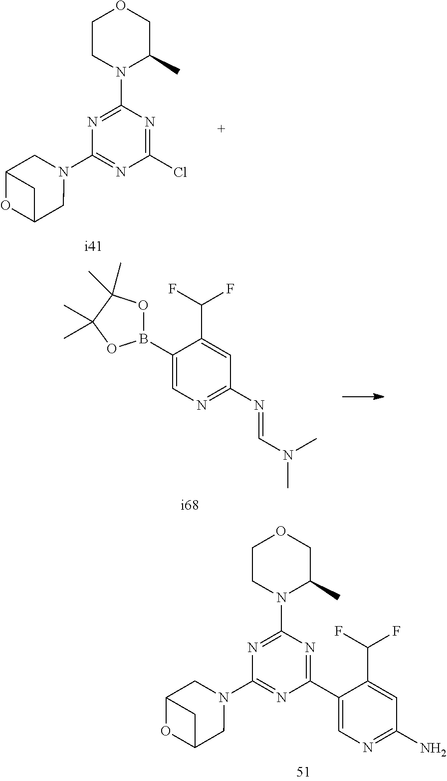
C1(C2=CN=C(N)C=C2C(F)F)=NC(N2C(C)COCC2)=NC(N2CC3OC(C2)C3)=N1.C1(Cl)=NC(N2C(C)COCC2)=NC(N2CC3OC(C2)C3)=N1.C1(B2OC(C)(C)C(C)(C)O2)=CN=C(N=CN(C)C)C=C1C(F)F
